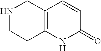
N1CCC2=C(C1)C=CC(=O)N2
